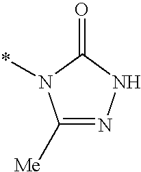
C1([Me])=NNC(=O)N1*
